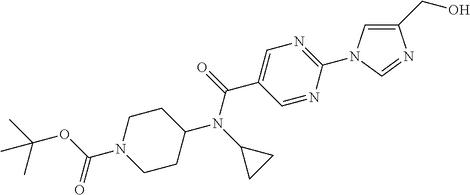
CC(OC(N1CCC(N(C2CC2)C(=O)C2=CN=C(N3C=C(CO)N=C3)N=C2)CC1)=O)(C)C
